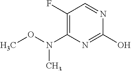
OC1=NC(N(OC)C)=C(F)C=N1
